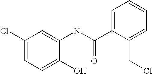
C1(Cl)=CC=C(O)C(NC(=O)C2=CC=CC=C2CCl)=C1
